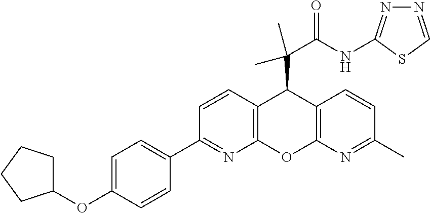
C1(OC2=CC=C(C3=NC4=C(C=C3)C(C(C(NC3=NN=CS3)=O)(C)C)C3=C(O4)N=C(C)C=C3)C=C2)CCCC1
